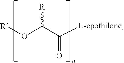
[R]OC(C([L-epothilone])=O)[R]
